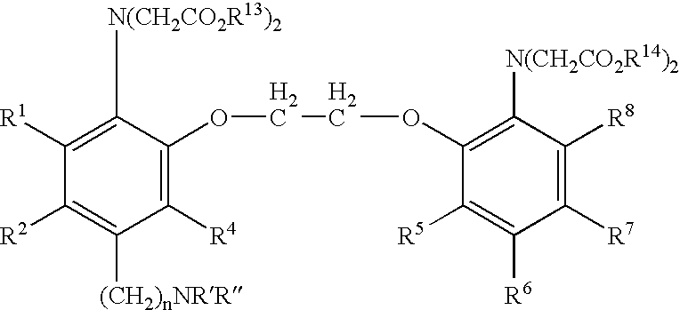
C1([R1])=C([N(CH2CO2R13)2])C(OCCOC2=C([N(CH2CO2R14)2])C([R8])=C([R7])C([R6])=C2[R5])=C([R4])C([(CH2)nNRR])=C1[R2]
